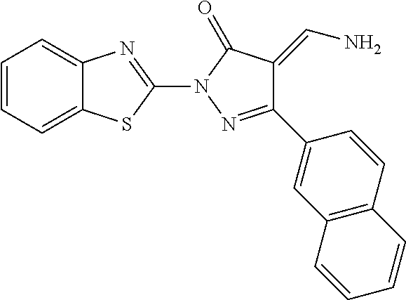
C12=CC=CC=C1SC(N1N=C(C3=CC4=C(C=C3)C=CC=C4)C(=CN)C1=O)=N2
